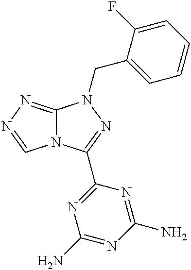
C12=NN=CN1C(C1=NC(N)=NC(N)=N1)=NN2CC1=CC=CC=C1F
